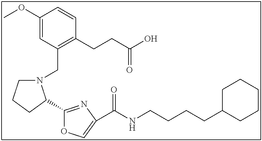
C1(OC)=CC(CN2CCCC2C2=NC(C(NCCCCC3CCCCC3)=O)=CO2)=C(CCC(O)=O)C=C1
